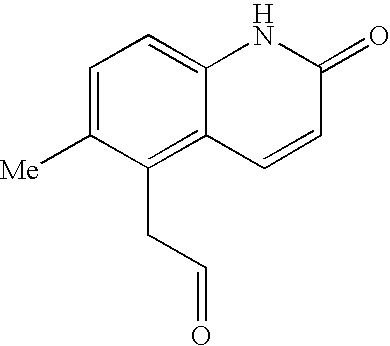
C1=C([Me])C(CC=O)=C2C(=C1)NC(=O)C=C2
